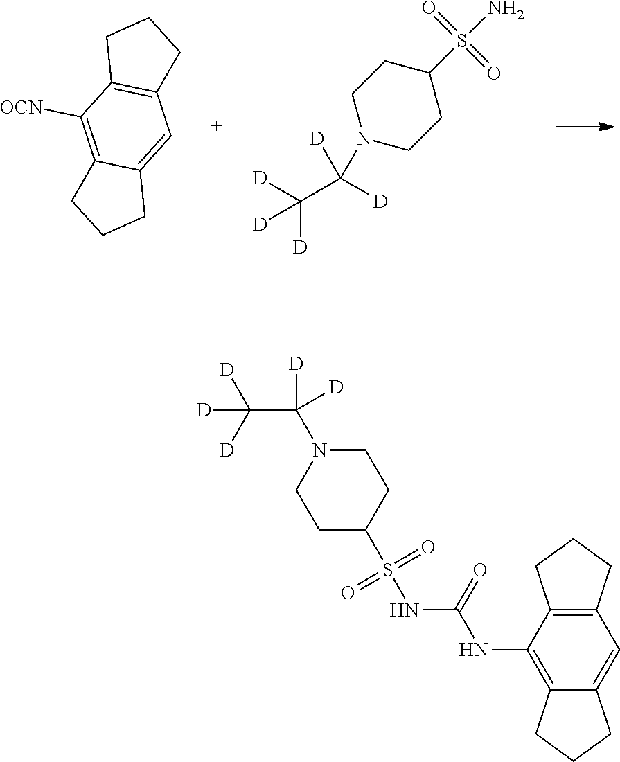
C12=C(NC(NS(C3CCN(C(C([D])([D])[D])([D])[D])CC3)(=O)=O)=O)C3=C(C=C1CCC2)CCC3.C1([OCN])=C2C(=CC3=C1CCC3)CCC2.[D]C(C([D])([D])N1CCC(S(N)(=O)=O)CC1)([D])[D]
